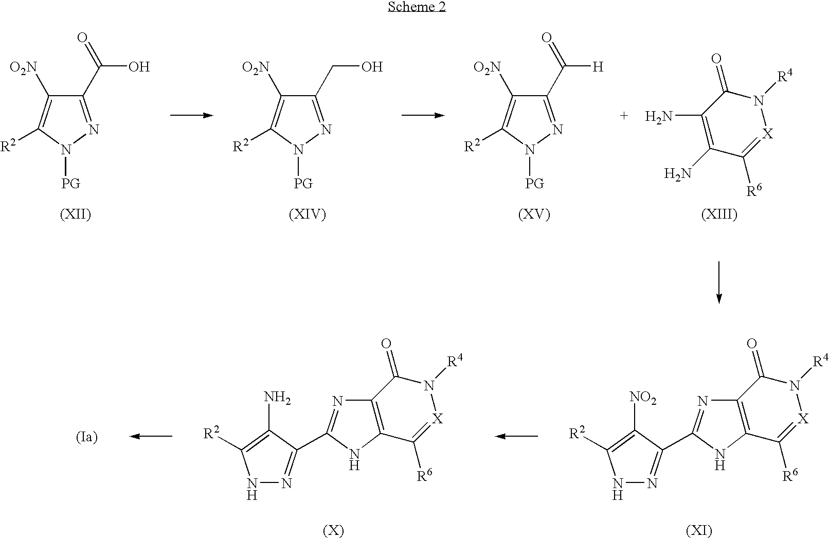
C1(C(O)=O)=NN([PG])C([R2])=C1[O2N].C1(CO)=NN([PG])C([R2])=C1[O2N].C1(C([H])=O)=NN([PG])C([R2])=C1[O2N].N1([R4])C(=O)C(N)=C(N)C([R6])=[X]1.N1N=C(C2=NC3=C(N2)C([R6])=[X]N([R4])C3=O)C(N)=C1[R2].N1N=C(C2=NC3=C(N2)C([R6])=[X]N([R4])C3=O)C([NO2])=C1[R2]
